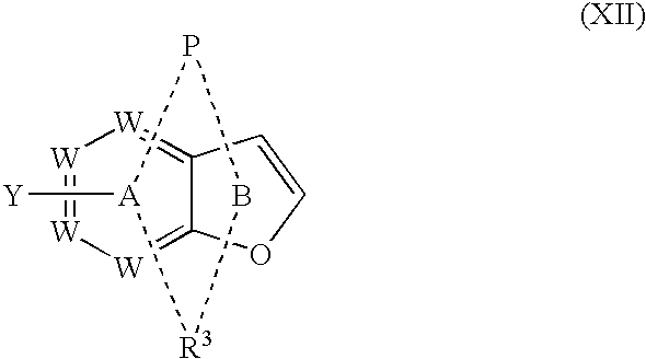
[W]1=C2C(=[W][W]=[W]1)C=CO2.[A]1([Y])PB[R3]1
